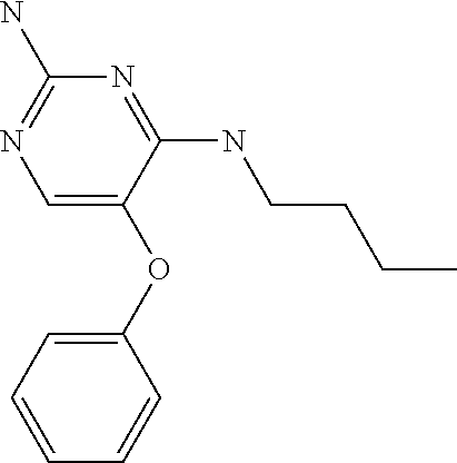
C1=C(OC2=CC=CC=C2)C(NCCCC)=NC(N)=N1
